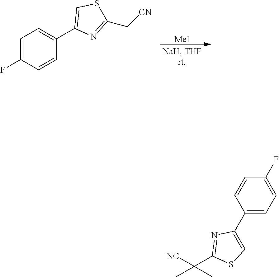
[MeI].C1=C(F)C=CC(C2=CSC(C[CN])=N2)=C1.[NC]C(C1=NC(C2=CC=C(F)C=C2)=CS1)(C)C
